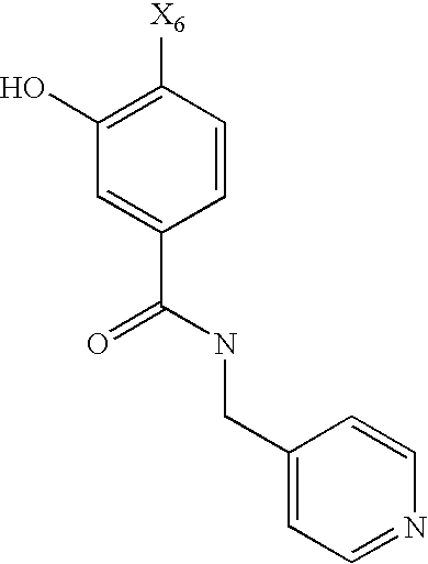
C1(O)=C([X6])C=CC(C(=O)NCC2=CC=NC=C2)=C1
